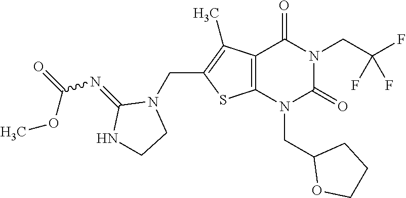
C12=C(N(CC3OCCC3)C(=O)N(CC(F)(F)F)C1=O)SC(CN1C(=NC(OC)=O)NCC1)=C2C
